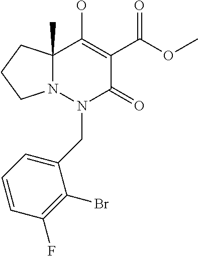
C12(C)N(N(CC3=CC=CC(F)=C3Br)C(=O)C(C(OC)=O)=C1O)CCC2
